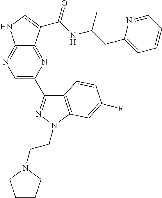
C12=NC=C(C3=NN(CCN4CCCC4)C4=C3C=CC(F)=C4)N=C1C(C(NC(CC1=CC=CC=N1)C)=O)=CN2
